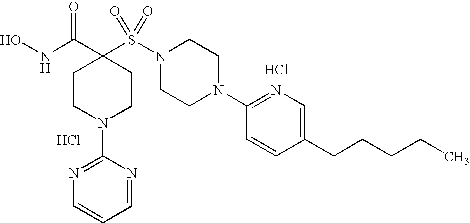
ONC(C1(S(N2CCN(C3=NC=C(CCCCC)C=C3)CC2)(=O)=O)CCN(C2=NC=CC=N2)CC1)=O.Cl.Cl
